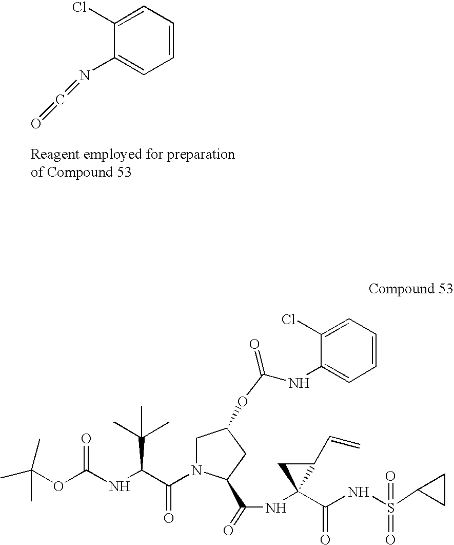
C1=CC=C(Cl)C(N=C=O)=C1.CC(OC(NC(C(N1CC(OC(NC2=CC=CC=C2Cl)=O)CC1C(=O)NC1(C(=O)NS(=O)(C2CC2)=O)C(C=C)C1)=O)C(C)(C)C)=O)(C)C
